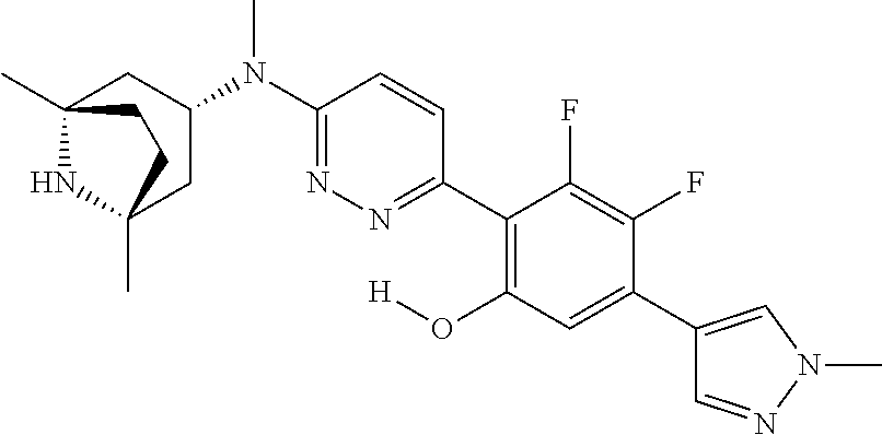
C12(C)NC(C)(CC(N(C3=NN=C(C4=C(O[H])C=C(C5=CN(C)N=C5)C(F)=C4F)C=C3)C)C1)CC2
